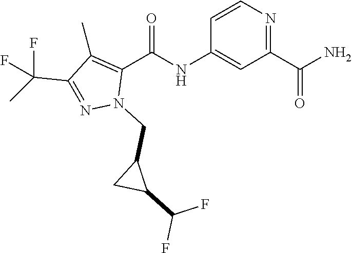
C1=CN=C(C(N)=O)C=C1NC(C1=C(C)C(C(C)(F)F)=NN1CC1CC1C(F)F)=O
